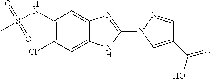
ClC1=C(NS(C)(=O)=O)C=C2C(=C1)NC(N1N=CC(C(=O)O)=C1)=N2
